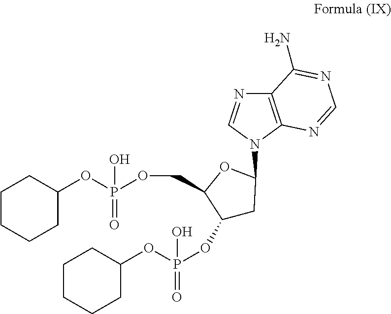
N1(C2OC(COP(OC3CCCCC3)(=O)O)C(OP(OC3CCCCC3)(O)=O)C2)C2=C(N=C1)C(N)=NC=N2
